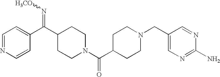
C1=NC=CC(C(C2CCN(C(C3CCN(CC4=CN=C(N)N=C4)CC3)=O)CC2)=N[H3CO])=C1
